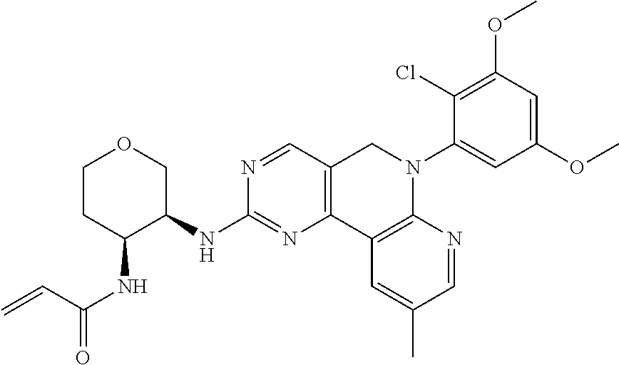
C1CC(NC(=O)C=C)C(NC2=NC3=C(C=N2)CN(C2=CC(OC)=CC(OC)=C2Cl)C2=C3C=C(C)C=N2)CO1
